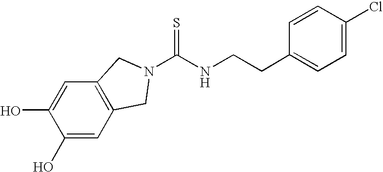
C1(O)=CC2=C(C=C1O)CN(C(NCCC1=CC=C(Cl)C=C1)=S)C2
